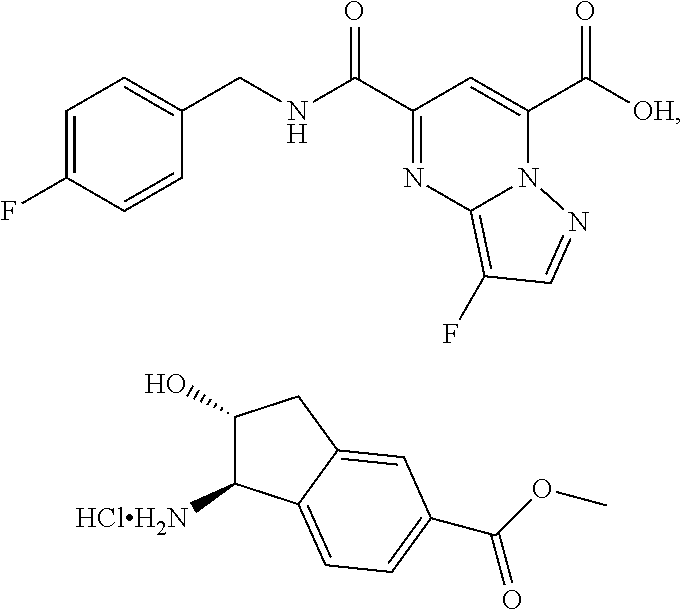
C1=C(F)C=CC(CNC(C2=NC3=C(F)C=NN3C(C([OH])=O)=C2)=O)=C1.C1(O)C([HClH2N])C2=CC=C(C(OC)=O)C=C2C1
